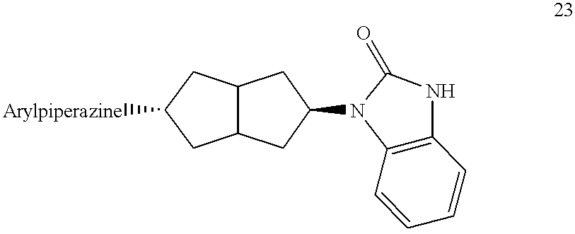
C12C(CC(N3C4=C(NC3=O)C=CC=C4)C1)CC([Arylpiperazine])C2
